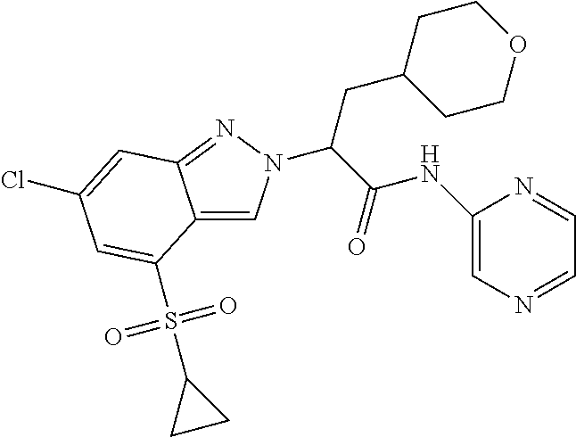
C12=CN(C(C(NC3=CN=CC=N3)=O)CC3CCOCC3)N=C1C=C(Cl)C=C2S(C1CC1)(=O)=O
